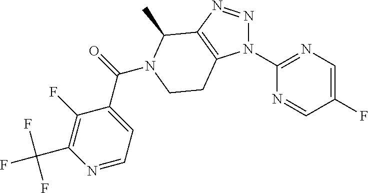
C1CN(C(C2=CC=NC(C(F)(F)F)=C2F)=O)C(C)C2=C1N(C1=NC=C(F)C=N1)N=N2
